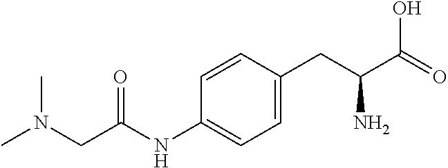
CN(CC(NC1=CC=C(CC(C(=O)O)N)C=C1)=O)C
